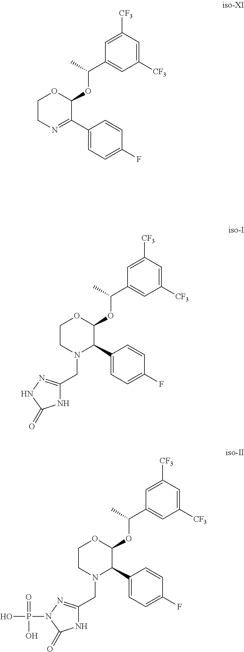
C1([CF3])=CC(C(C)OC2OCCN=C2C2=CC=C(F)C=C2)=CC([CF3])=C1.C1([CF3])=CC(C(C)OC2OCCN(CC3=NNC(=O)N3)C2C2=CC=C(F)C=C2)=CC([CF3])=C1.C1([CF3])=CC(C(C)OC2OCCN(CC3=NN(P(O)(=O)O)C(=O)N3)C2C2=CC=C(F)C=C2)=CC([CF3])=C1
